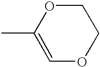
C1=C(C)OCCO1
